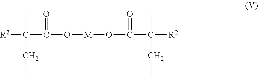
[R2]C(CC)(C(=O)O[M]OC(C([R2])(CC)C)=O)C
